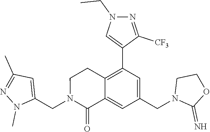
C1(CN2C(=O)C3=CC(CN4C(=N)OCC4)=CC(C4=CN(CC)N=C4[CF3])=C3CC2)=CC(C)=NN1C
